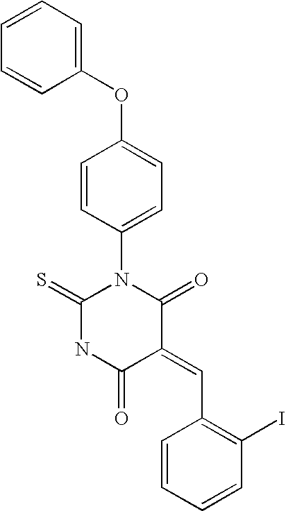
O=C1C(=CC2=C(I)C=CC=C2)C(=O)N(C2=CC=C(OC3=CC=CC=C3)C=C2)C(=S)N1
